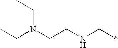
CCN(CCNC*)CC
